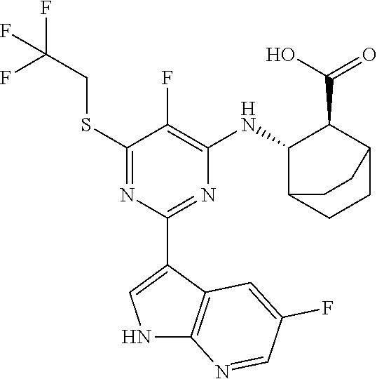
C1(SCC(F)(F)F)=NC(C2=CNC3=C2C=C(F)C=N3)=NC([HN]C2C(C(O)=O)C3CCC2CC3)=C1F
